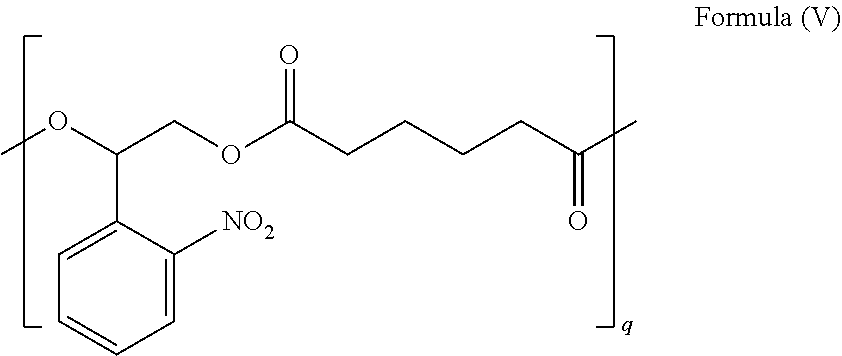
C1=C([NO2])C(C(OC)COC(CCCCC(=O)C)=O)=CC=C1
